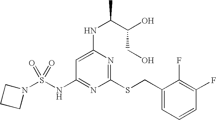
C1(CSC2=NC(NC(C(O)CO)C)=CC(NS(N3CCC3)(=O)=O)=N2)=CC=CC(F)=C1F
